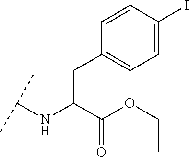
C(C(C(OCC)=O)NC(C)C)C1=CC=C(I)C=C1
